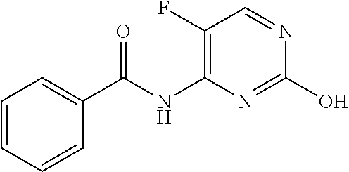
C1(F)=C(NC(C2=CC=CC=C2)=O)N=C(O)N=C1
